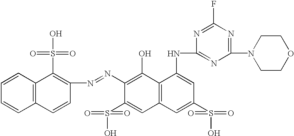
N(C1=C(O)C2=C(C=C1S(O)(=O)=O)C=C(S(O)(=O)=O)C=C2NC1=NC(N2CCOCC2)=NC(F)=N1)=NC1=C(S(O)(=O)=O)C2=C(C=C1)C=CC=C2
